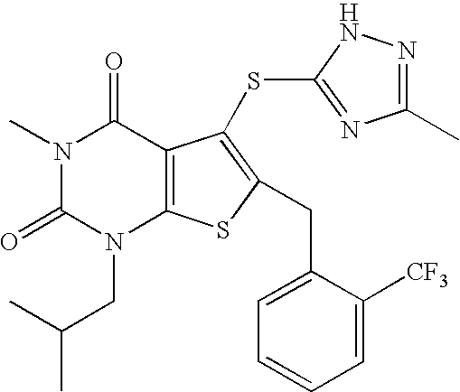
N1(C)C(=O)N(CC(C)C)C2=C(C1=O)C(SC1=NC(C)=NN1)=C(CC1=CC=CC=C1[CF3])S2
